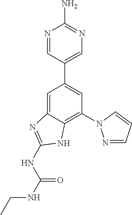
C1=C2C(=C(N3N=CC=C3)C=C1C1=CN=C(N)N=C1)NC(NC(NCC)=O)=N2
